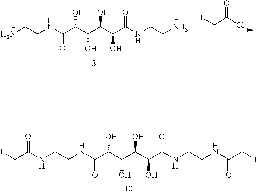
C(C(Cl)=O)I.C(C(C(C(C(C(NCCN)=O)O)O)O)O)(NCCN)=O.C(C(C(C(C(C(NCCNC(CI)=O)=O)O)O)O)O)(NCCNC(CI)=O)=O
